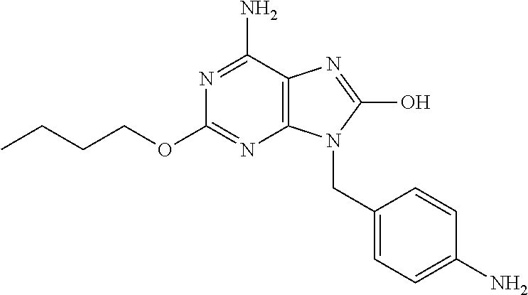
N1=C(N)C2=C(N=C1OCCCC)N(CC1=CC=C(N)C=C1)C(O)=N2
